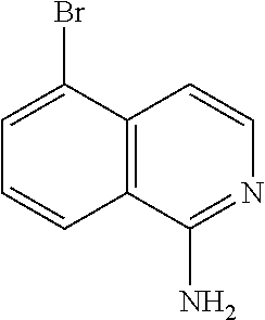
C1=C(Br)C2=C(C=C1)C(N)=NC=C2
